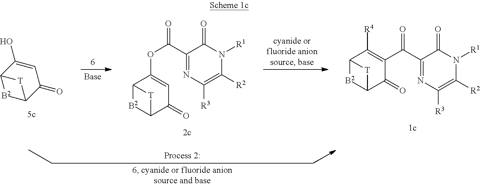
C12[B2]C(C(=O)C=C1O)[T]2.C12[B2]C(C(=O)C=C1OC(C1=NC([R3])=C([R2])N([R1])C1=O)=O)[T]2.C12[B2]C(C(=O)C(C(C3=NC([R3])=C([R2])N([R1])C3=O)=O)=C1[R4])[T]2
